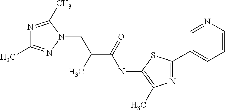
N1(CC(C)C(=O)NC2=C(C)N=C(C3=CC=CN=C3)S2)C(C)=NC(C)=N1
